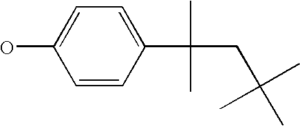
C1=CC(C(CC(C)(C)C)(C)C)=CC=C1O
